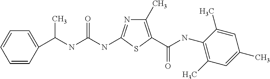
C1(C)=C(C(NC2=C(C)C=C(C)C=C2C)=O)SC(NC(=O)NC(C2=CC=CC=C2)C)=N1
